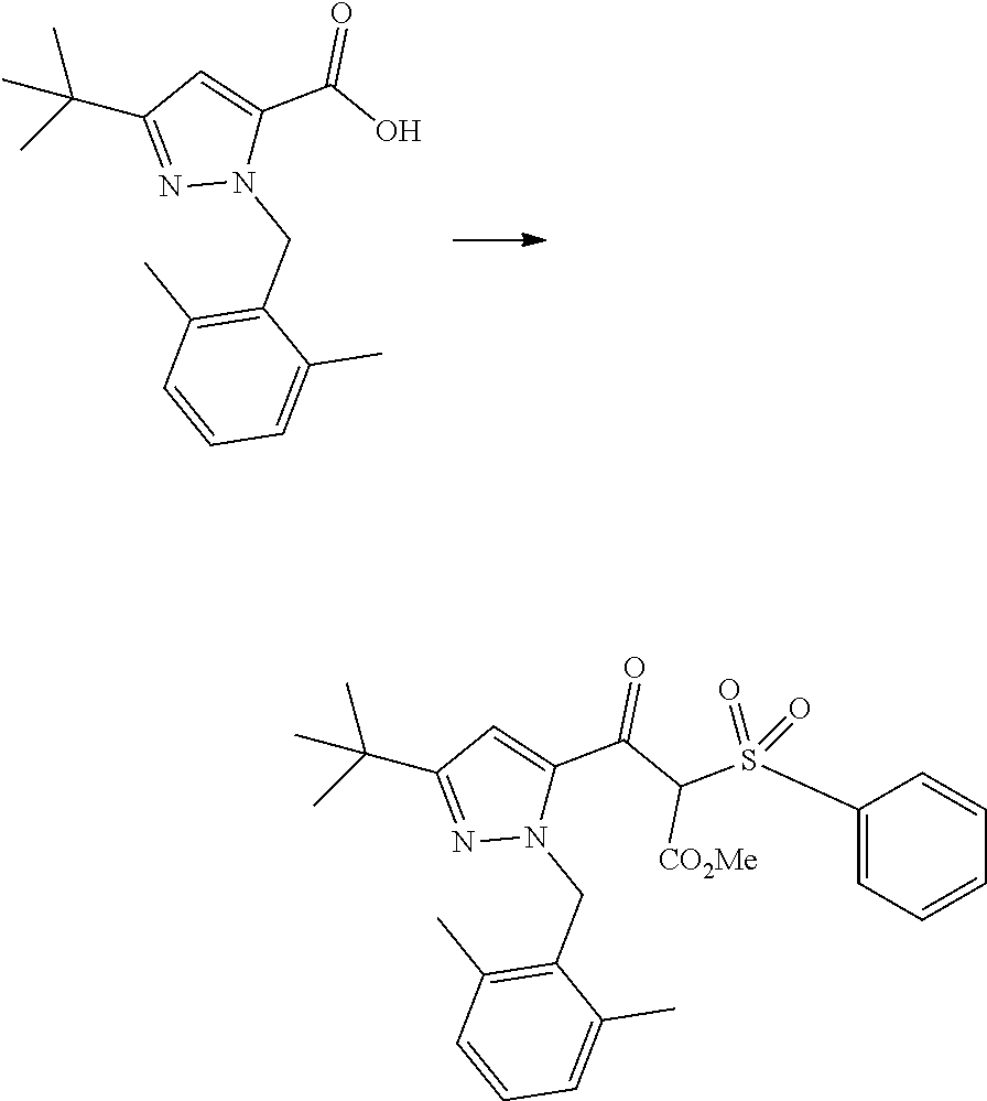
N1(CC2=C(C)C=CC=C2C)C(C(O)=O)=CC(C(C)(C)C)=N1.N1(CC2=C(C)C=CC=C2C)C(C(C(S(C2=CC=CC=C2)(=O)=O)[CO2Me])=O)=CC(C(C)(C)C)=N1
